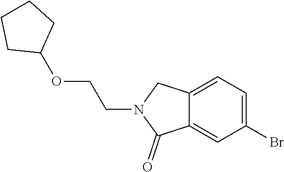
C12=CC=C(Br)C=C1C(=O)N(CCOC1CCCC1)C2
